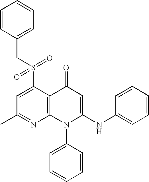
C1(C)=NC2=C(C(S(CC3=CC=CC=C3)(=O)=O)=C1)C(=O)C=C(NC1=CC=CC=C1)N2C1=CC=CC=C1
